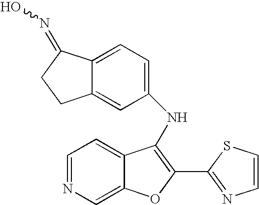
N(C1=C(C2=NC=CS2)OC2=CN=CC=C21)C1=CC=C2C(=C1)CCC2=NO
